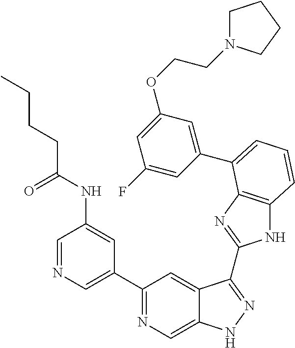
C1(C2=NC=C3C(=C2)C(C2=NC4=C(N2)C=CC=C4C2=CC(OCCN4CCCC4)=CC(F)=C2)=NN3)=CN=CC(NC(=O)CCCC)=C1
